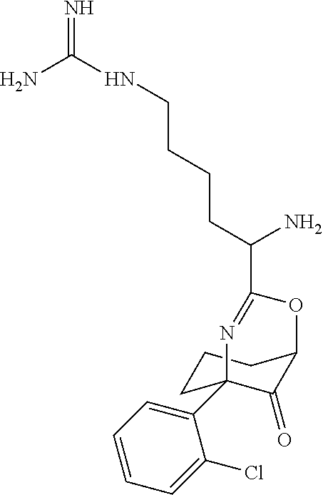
C1CC2(C3=CC=CC=C3Cl)C(=O)C(C1)OC(C(CCCCNC(N)=N)N)=N2
